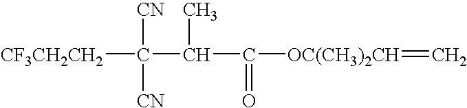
[CF3CH2CH2]C([CN])([CN])C(C(=O)[OC(CH3)2CH]=C)C
